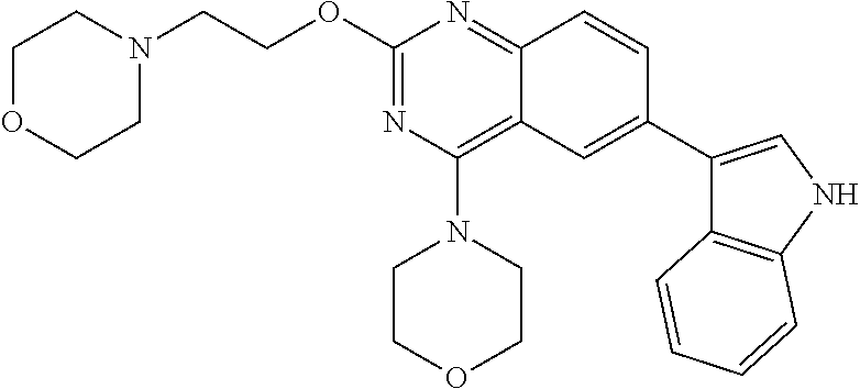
O(C1=NC(N2CCOCC2)=C2C(=N1)C=CC(C1=CNC3=C1C=CC=C3)=C2)CCN1CCOCC1
